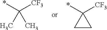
*C([CF3])(C)C.*C1([CF3])CC1
